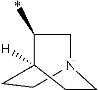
C1CC2([H])CCN1CC2*
